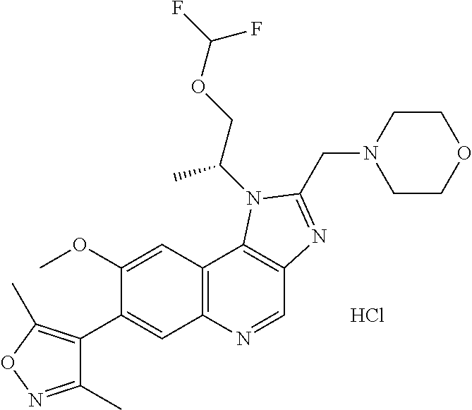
C1(OC)=CC2=C(C=C1C1=C(C)ON=C1C)N=CC1=C2N(C(C)COC(F)F)C(CN2CCOCC2)=N1.Cl
